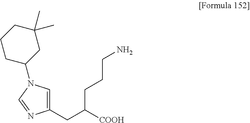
C1(CC([COOH])CCCN)=CN(C2CC(C)(C)CCC2)C=N1
